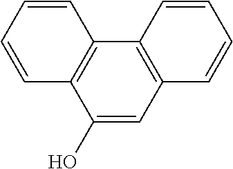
C12=C(C=CC=C1)C1=C(C=C2O)C=CC=C1
